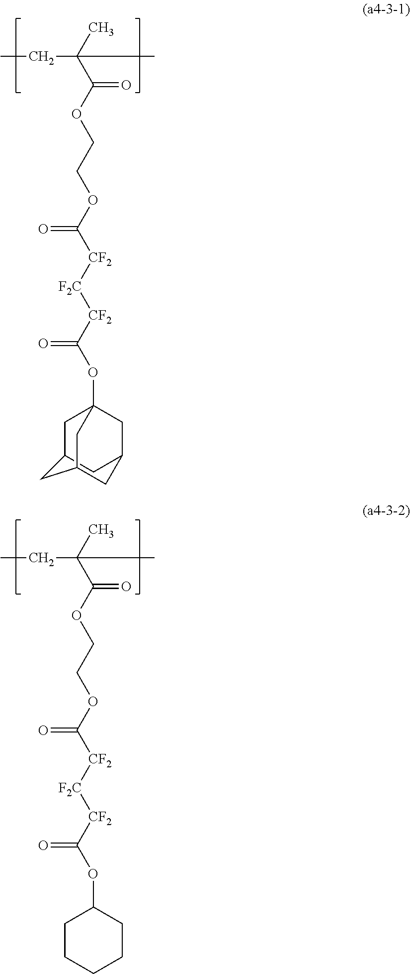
CCC(C)(C)C(OCCOC([CF2][F2C][CF2]C(OC12CC3CC(C1)CC(C3)C2)=O)=O)=O.CCC(C)(C)C(OCCOC([CF2][F2C][CF2]C(OC1CCCCC1)=O)=O)=O
